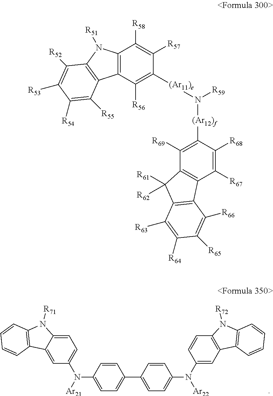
C1=C2C(=CC(N([Ar21])C3=CC=C(C4=CC=C(N(C5=CC6=C(C=C5)N([R72])C5=C6C=CC=C5)[Ar22])C=C4)C=C3)=C1)C1=C(N2[R71])C=CC=C1.C12=C(C([R56])=C([(Ar11)e]N([(Ar12)f]C3=C([R69])C4=C(C([R67])=C3[R68])C3=C(C4([R62])[R61])C([R63])=C([R64])C([R65])=C3[R66])[R59])C([R57])=C1[R58])C1=C(N2[R51])C([R52])=C([R53])C([R54])=C1[R55]
